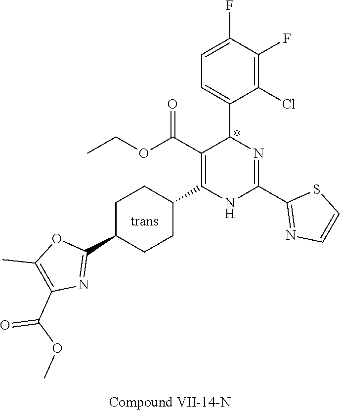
C1(F)=C(Cl)C(C2N=C(C3=NC=CS3)NC(C3CCC(C4=NC(C(OC)=O)=C(C)O4)CC3)=C2C(OCC)=O)=CC=C1F
